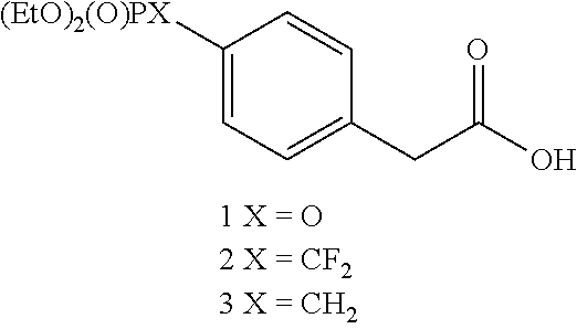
C1([(EtO)2(O)PX])=CC=C(CC(O)=O)C=C1
